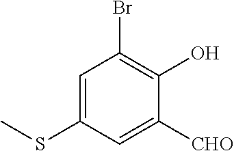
C1=C(SC)C=C([CHO])C(O)=C1Br
